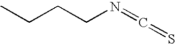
CCCCN=C=S
